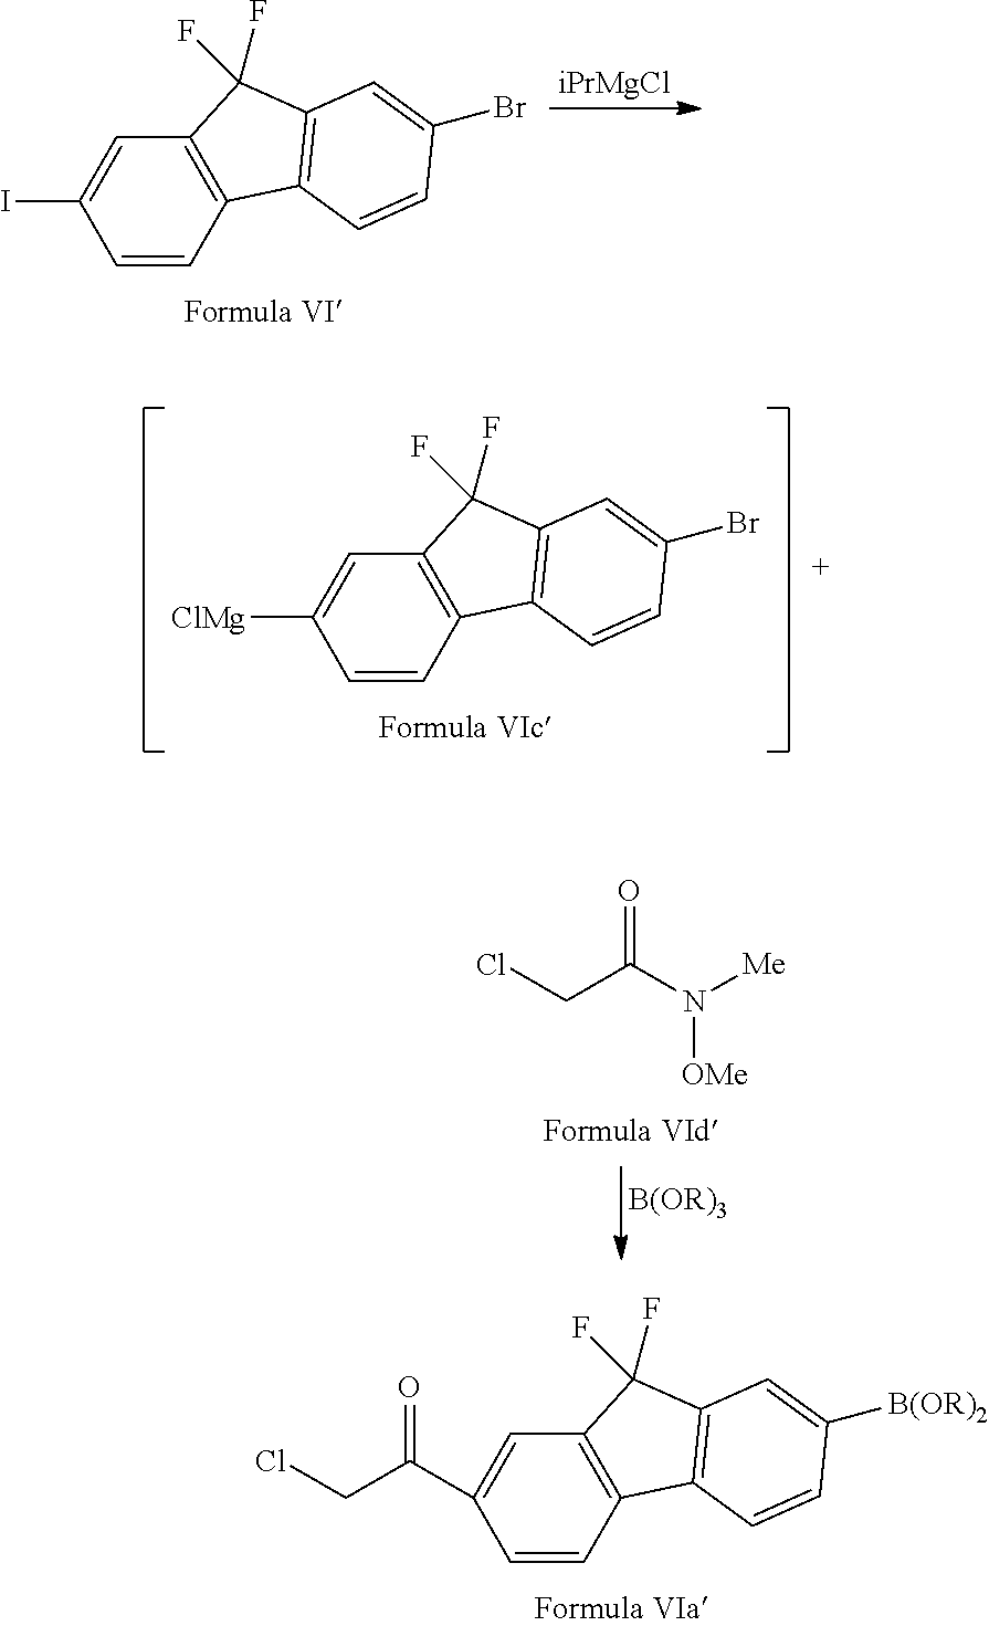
C1=CC2=C(C=C1I)C(F)(F)C1=C2C=CC(Br)=C1.[iPrMgCl].C1=CC2=C(C=C1[ClMg])C(F)(F)C1=C2C=CC(Br)=C1.O=C(N([Me])[OMe])CCl.[B(OR)3].C1=CC2=C(C=C1C(=O)CCl)C(F)(F)C1=C2C=CC([B(OR)2])=C1
